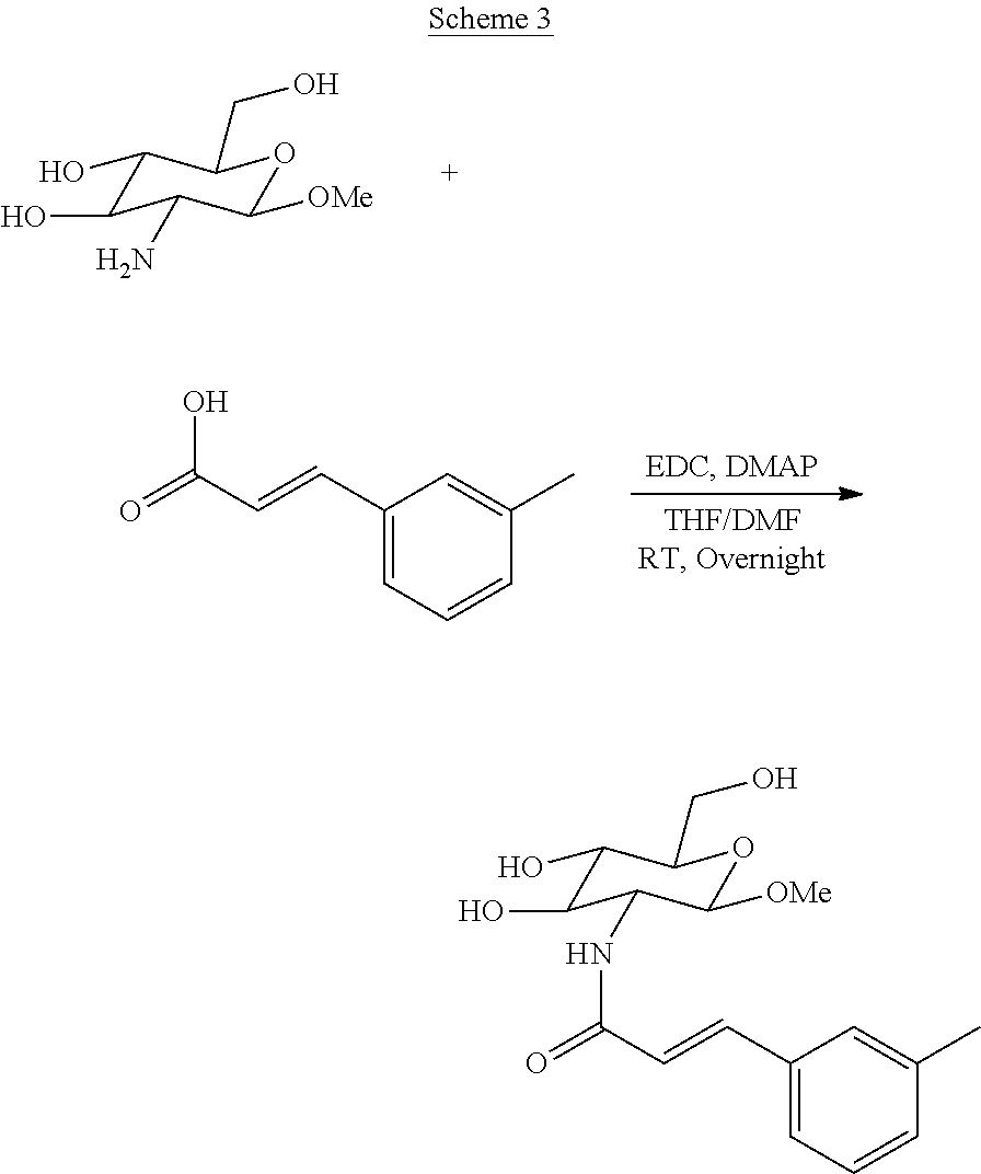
C1(O)C(O)C(N)C([OMe])OC1CO.C1(C=CC(=O)O)=CC=CC(C)=C1.C1(O)C(O)C(NC(C=CC2=CC=CC(C)=C2)=O)C([OMe])OC1CO
